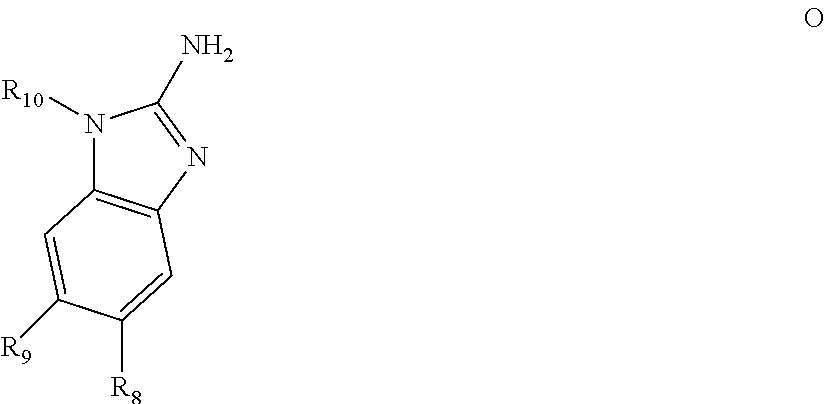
N1([R10])C2=C(N=C1N)C=C([R8])C([R9])=C2
